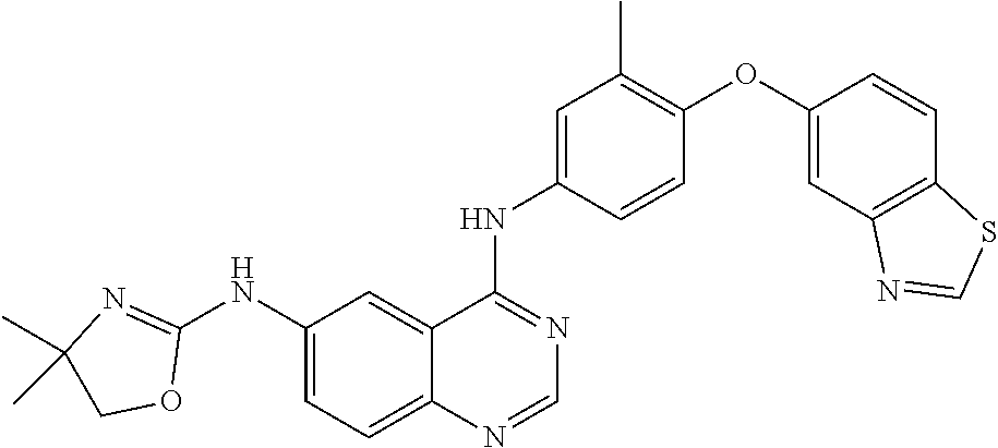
C12=CC=C(NC3=NC(C)(C)CO3)C=C1C(NC1=CC(C)=C(OC3=CC4=C(C=C3)SC=N4)C=C1)=NC=N2
